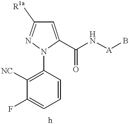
C1=CC(N2C(C(N[A]B)=O)=CC([R1a])=N2)=C([NC])C(F)=C1
